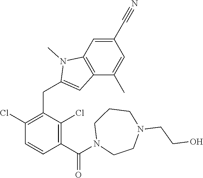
C1(Cl)=C(CC2=CC3=C(N2C)C=C(C#N)C=C3C)C(Cl)=C(C(=O)N2CCCN(CCO)CC2)C=C1
